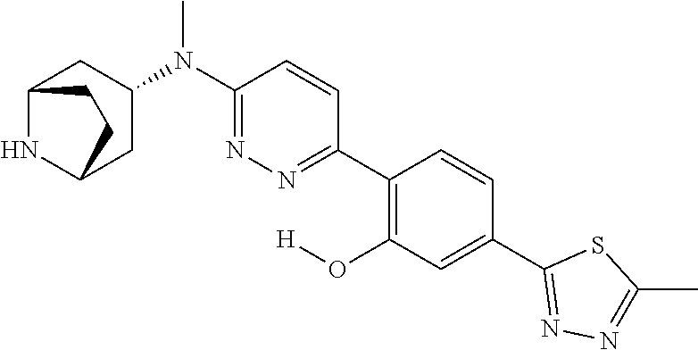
C1(C2=CC(O[H])=C(C3=NN=C(N(C)C4CC5NC(C4)CC5)C=C3)C=C2)=NN=C(C)S1
